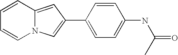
C1=CC2=CC(C3=CC=C(NC(C)=O)C=C3)=CN2C=C1
